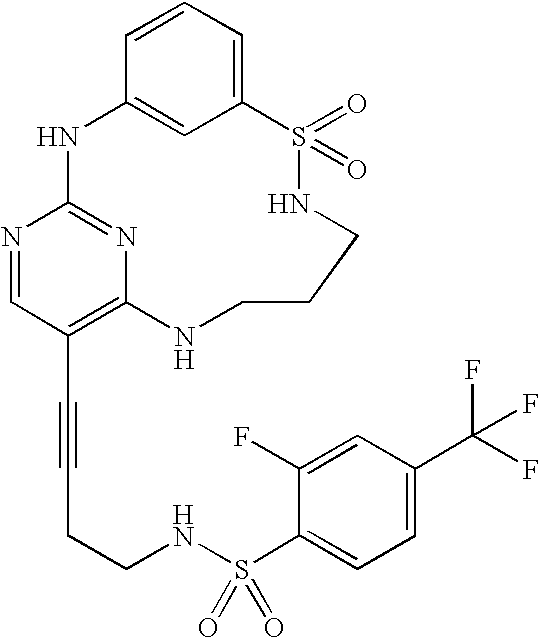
C1=CC=C2C=C1NC1=NC(=C(C#CCCNS(C3=CC=C(C(F)(F)F)C=C3F)(=O)=O)C=N1)NCCCNS2(=O)=O
